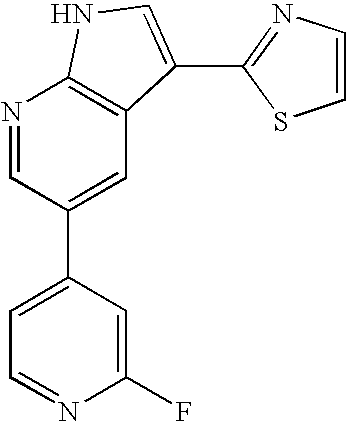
N1=CC(C2=CC=NC(F)=C2)=CC2=C1NC=C2C1=NC=CS1
